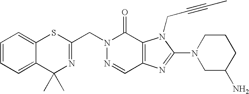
N1(CC2=NC(C)(C)C3=CC=CC=C3S2)N=CC2=C(C1=O)N(CC#CC)C(N1CC(N)CCC1)=N2
